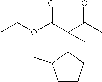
C1CCC(C(C(OCC)=O)(C(C)=O)C)C1C
